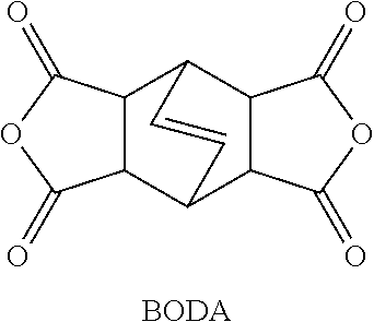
C12C(C3C4C(C1C=C3)C(=O)OC4=O)C(=O)OC2=O.[BODA]
